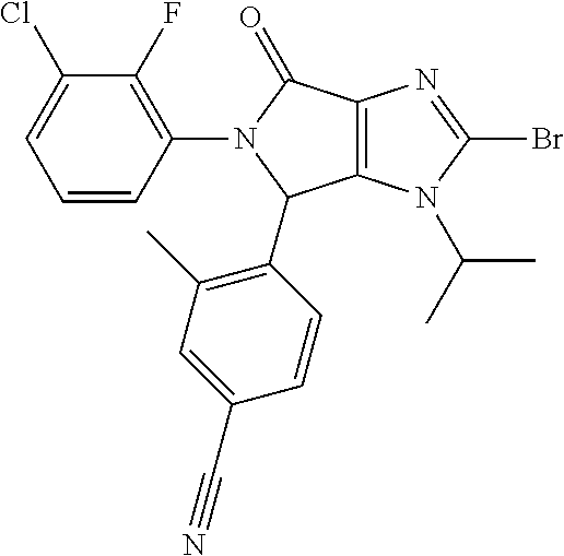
C1=CC(N2C(=O)C3=C(C2C2=C(C)C=C(C#N)C=C2)N(C(C)C)C(Br)=N3)=C(F)C(Cl)=C1
